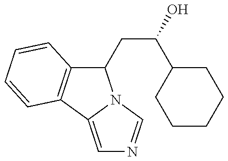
C1(CC(O)C2CCCCC2)C2=C(C3=CN=CN13)C=CC=C2
